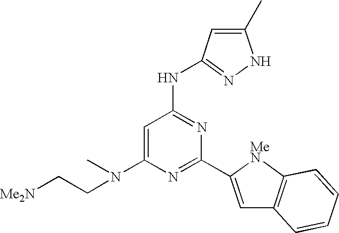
C1(C)=CC(NC2=NC(C3=CC4=C([MeN]3)C=CC=C4)=NC(N(CC[Me2N])C)=C2)=NN1
